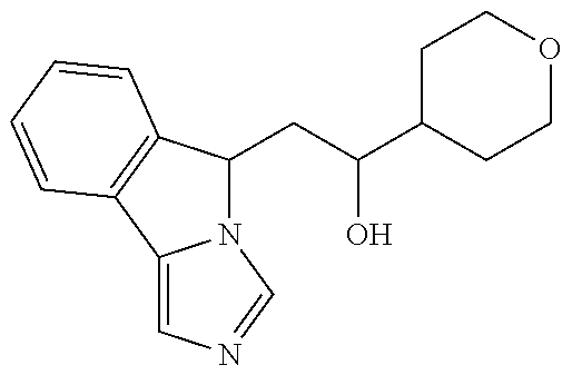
N12C(CC(C3CCOCC3)O)C3=C(C1=CN=C2)C=CC=C3
